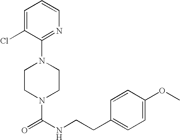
N1(C(NCCC2=CC=C(OC)C=C2)=O)CCN(C2=NC=CC=C2Cl)CC1
